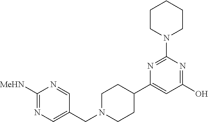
C1([MeHN])=NC=C(CN2CCC(C3=CC(O)=NC(N4CCCCC4)=N3)CC2)C=N1
